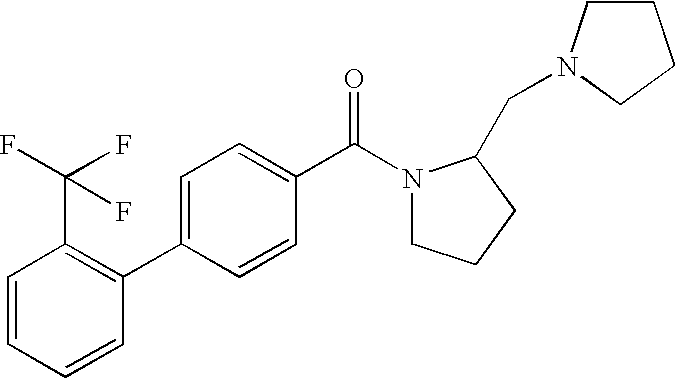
C1=CC(C(F)(F)F)=C(C2=CC=C(C(N3CCCC3CN3CCCC3)=O)C=C2)C=C1
